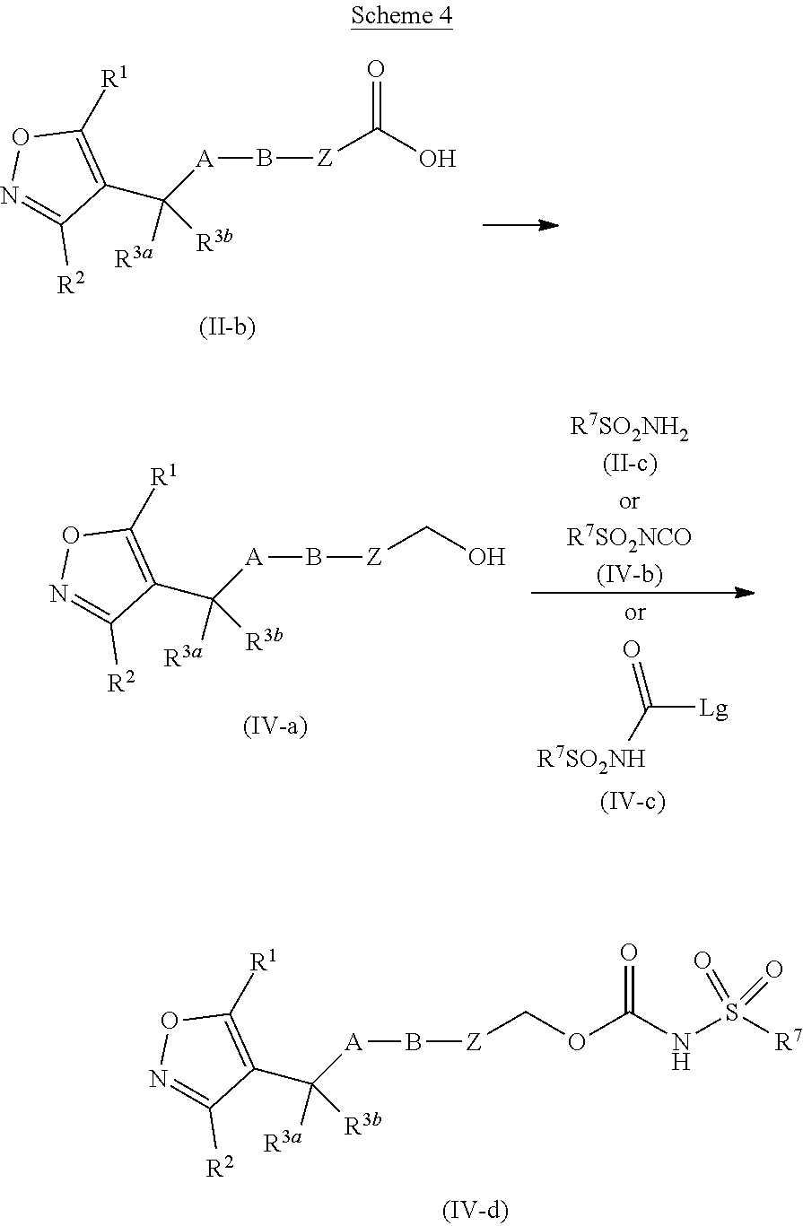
N1=C([R2])C(C([R3a])([A]B[Z]C(=O)O)[R3b])=C([R1])O1.N1=C([R2])C(C([R3a])([A]B[Z]COC(NS([R7])(=O)=O)=O)[R3b])=C([R1])O1.N1=C([R2])C(C([R3a])([A]B[Z]CO)[R3b])=C([R1])O1.[R7SO2NH2(II-c)orR7SO2NCO(IV-b)].[Lg]C(=O)[R7SO2NH]
